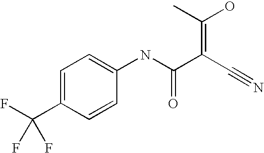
FC(C1=CC=C(NC(C(C#N)=C(C)O)=O)C=C1)(F)F
